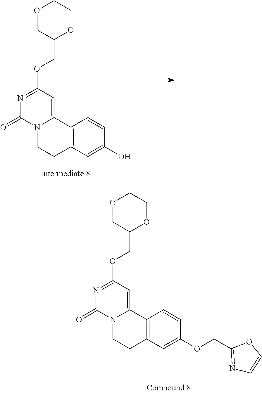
O1CC(COC2=NC(=O)N3C(=C2)C2=C(CC3)C=C(O)C=C2)OCC1.O1CC(COC2=NC(=O)N3C(=C2)C2=C(CC3)C=C(OCC3=NC=CO3)C=C2)OCC1
